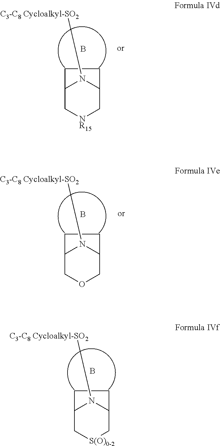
[S(O)0-2]1CC2N([C3-C8 Cycloalkyl-SO2])C(C1)CC2.B.[NR15]1CC2N([C3-C8 Cycloalkyl-SO2])C(C1)CC2.B.O1CC2N([C3-C8 Cycloalkyl-SO2])C(C1)CC2.B
